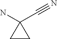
C1CC1(N)C#N
